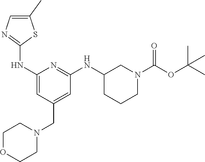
C1(NC2=NC=C(C)S2)=CC(CN2CCOCC2)=CC(NC2CCCN(C(=O)OC(C)(C)C)C2)=N1
